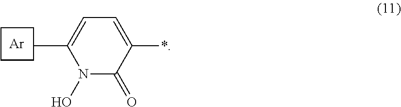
C1CCC1.[Ar].N1(O)C(=O)C(*)=CC=C1
